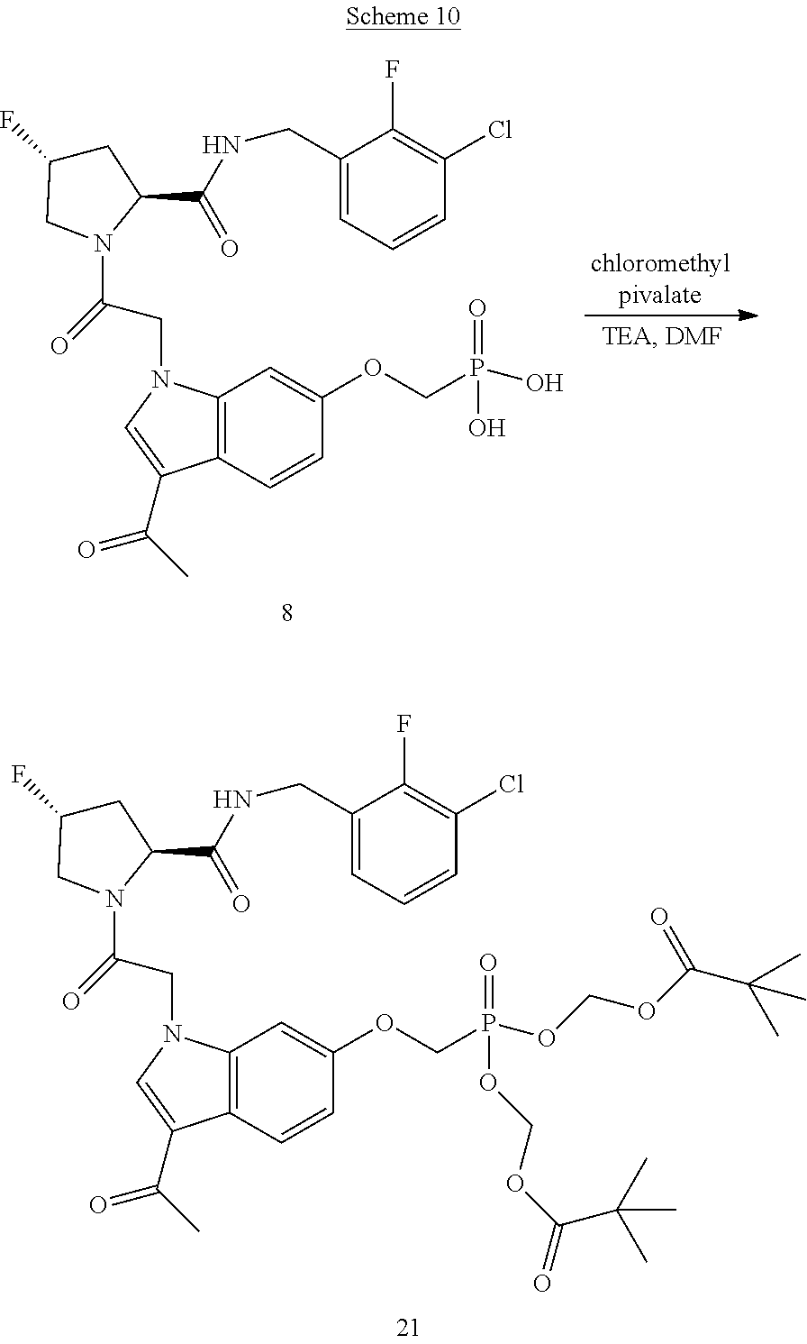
C12=C(C=CC(OCP(O)(O)=O)=C1)C(C(C)=O)=CN2CC(N1CC(F)CC1C(=O)NCC1=CC=CC(Cl)=C1F)=O.C12=C(C=CC(OCP(OCOC(C(C)(C)C)=O)(OCOC(=O)C(C)(C)C)=O)=C1)C(C(C)=O)=CN2CC(N1CC(F)CC1C(=O)NCC1=CC=CC(Cl)=C1F)=O
